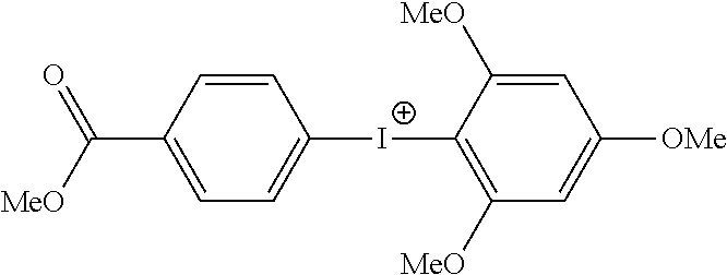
C1=C(C([MeO])=O)C=CC([I+]C2=C([MeO])C=C([OMe])C=C2[MeO])=C1
